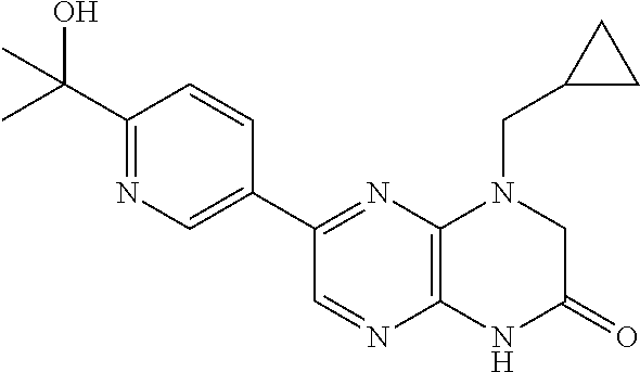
C1(C2=NC3=C(N=C2)NC(=O)CN3CC2CC2)=CN=C(C(C)(O)C)C=C1
